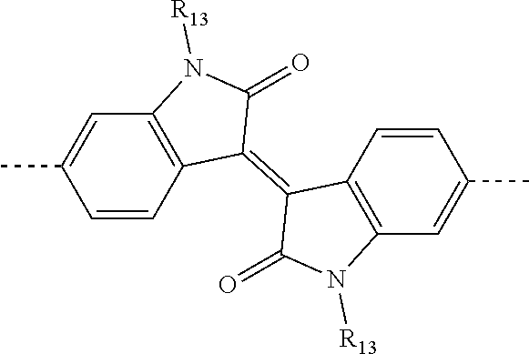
C12=C(C=CC(C)=C1)C(=C1C(=O)N([R13])C3=C1C=CC(C)=C3)C(=O)N2[R13]
